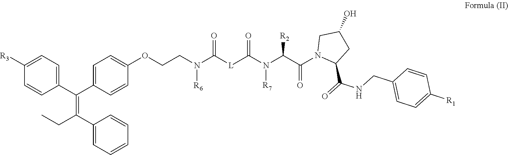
C1([R3])=CC=C(C(C2=CC=C(OCCN(C([L]C(N(C(C(N3C(C(=O)NCC4=CC=C([R1])C=C4)CC(O)C3)=O)[R2])[R7])=O)=O)[R6])C=C2)=C(C2=CC=CC=C2)CC)C=C1
